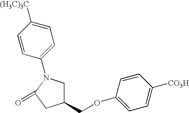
C1(COC2=CC=C([CO3H])C=C2)CN(C2=CC=C([(H3C)3C])C=C2)C(=O)C1
